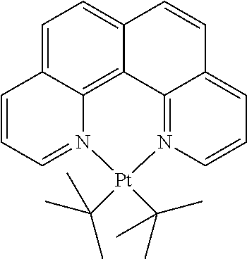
C1=C2C3=C4C(=C1)C=CC1=CC=CN(=C41)[Pt](C(C)(C)C)(C(C)(C)C)N3=CC=C2
